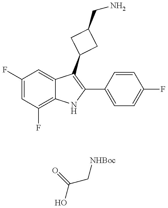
C1(F)=CC(F)=C2C(=C1)C(C1CC(CN)C1)=C(C1=CC=C(F)C=C1)N2.OC(=O)C[NHBoc]
